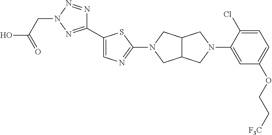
C1(C2=CN=C(N3CC4C(C3)CN(C3=CC(OCC[F3C])=CC=C3Cl)C4)S2)=NN(CC(O)=O)N=N1
